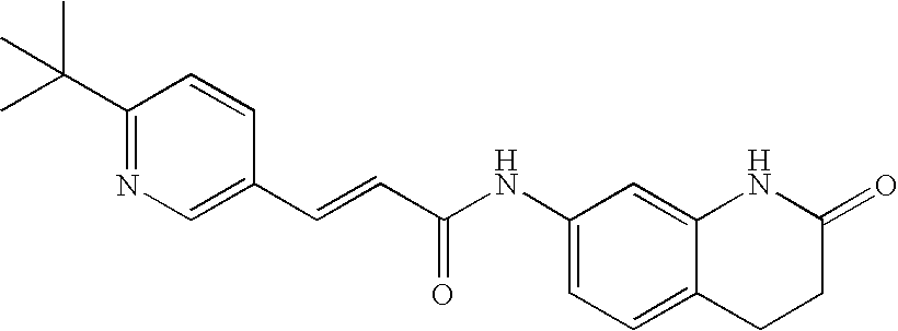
C(=CC(=O)NC1=CC=C2C(=C1)NC(=O)CC2)C1=CN=C(C(C)(C)C)C=C1
